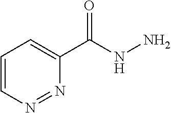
C1=CN=NC(C(NN)=O)=C1
